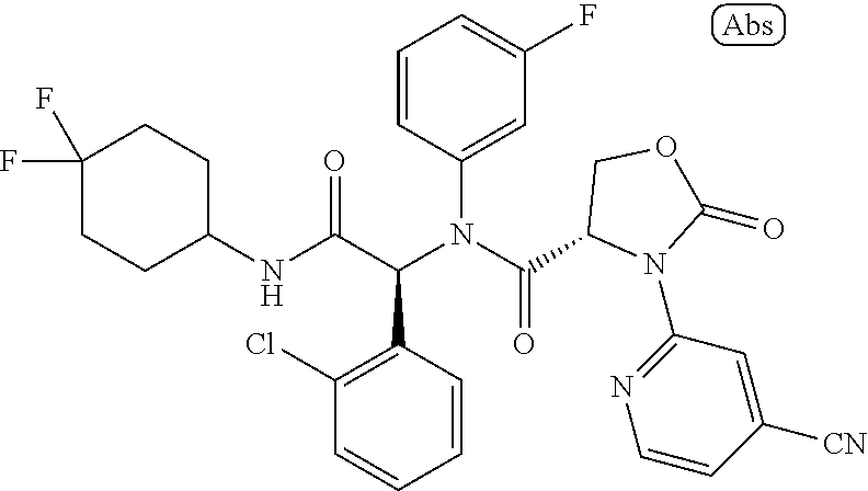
C1=CC(N(C(=O)C2N(C3=NC=CC([CN])=C3)C(=O)OC2)C(C(NC2CCC(F)(F)CC2)=O)C2=C(Cl)C=CC=C2)=CC(F)=C1
